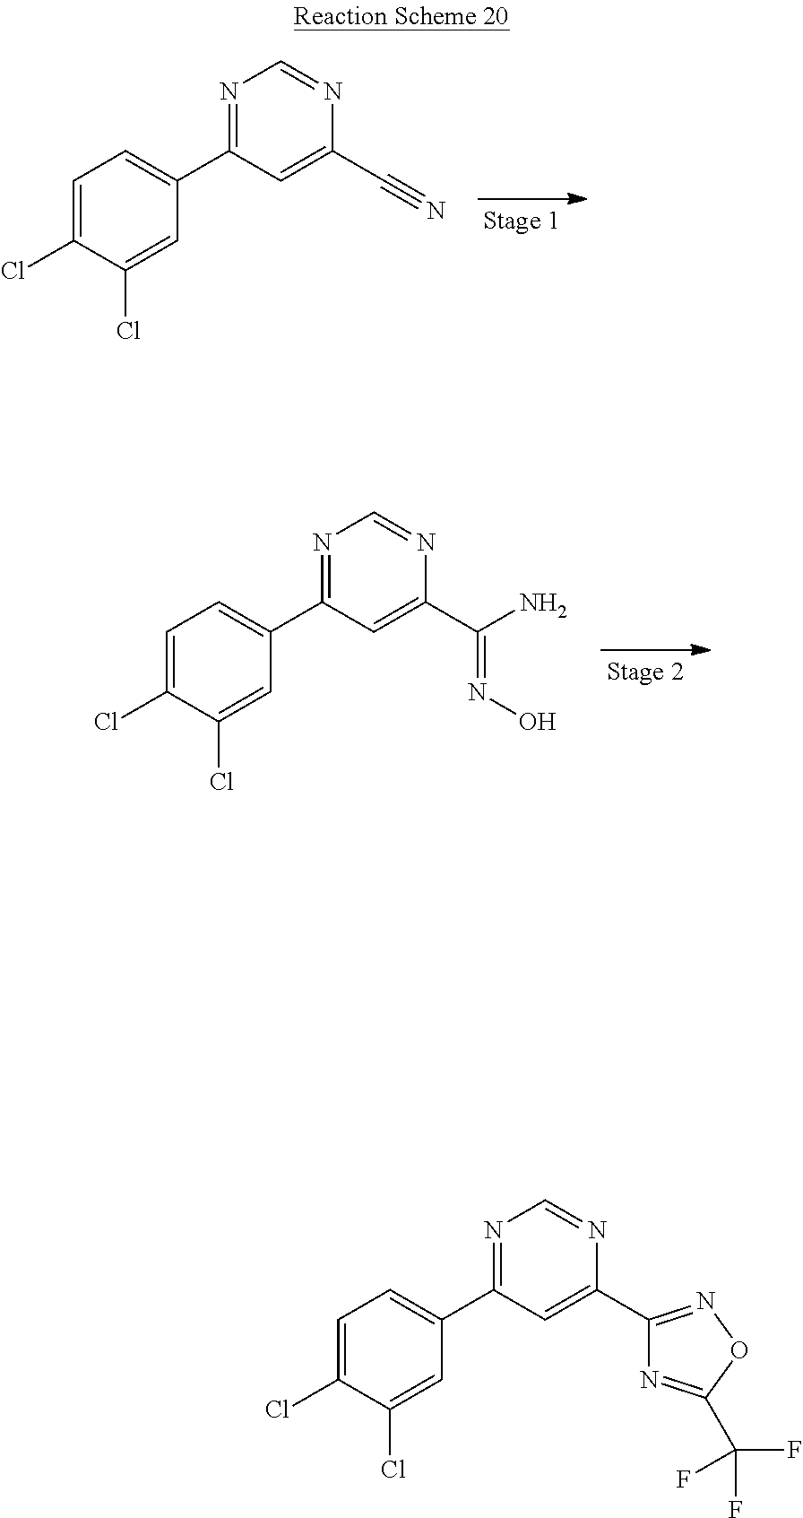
C1=C(Cl)C(Cl)=CC(C2=NC=NC(C#N)=C2)=C1.C1=C(Cl)C(Cl)=CC(C2=NC=NC(C(=NO)N)=C2)=C1.C1=C(Cl)C(Cl)=CC(C2=NC=NC(C3=NOC(C(F)(F)F)=N3)=C2)=C1
